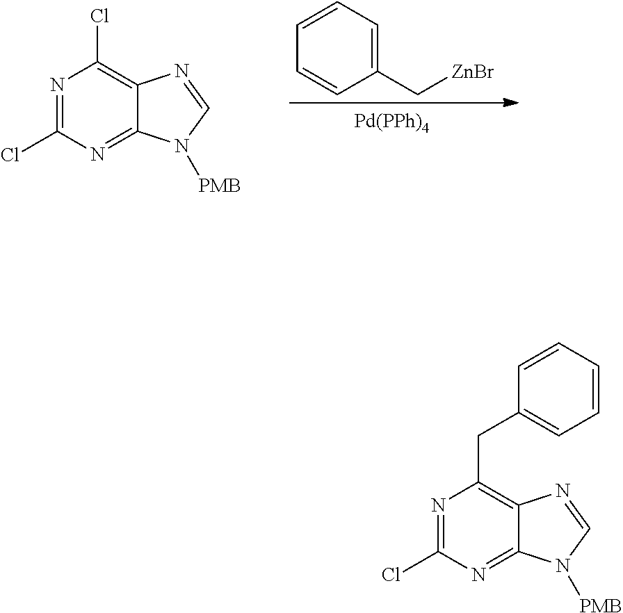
N1=C(Cl)N=C2C(=C1Cl)N=CN2[PMB].C1=CC=CC(C[ZnBr])=C1.N1=C(Cl)N=C2C(=C1CC1=CC=CC=C1)N=CN2[PMB]
